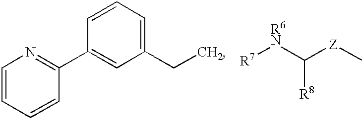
C1=CC=CC(C2=CC(CC)=CC=C2)=N1.C([R8])([R6N][R7])[Z]C
